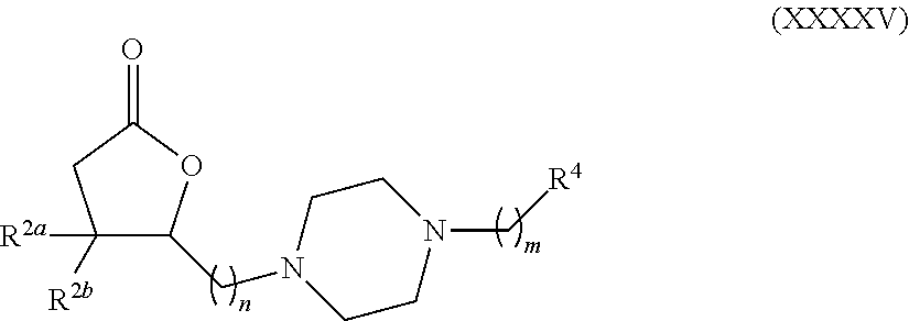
C1(CN2CCN(C[R4])CC2)OC(=O)CC1([R2b])[R2a]
